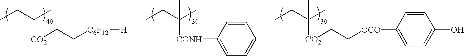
CCC([CONH]C1=CC=CC=C1)(C)C.CCC([CO2]CC[OCO]C1=CC=C(O)C=C1)(C)C.CCC([CO2]CC[C6F12][H])(C)C
